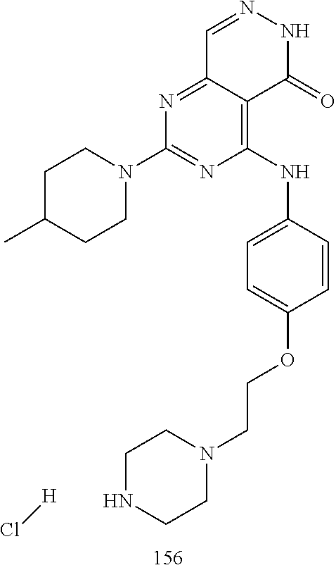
C1=NNC(=O)C2=C(NC3=CC=C(OCCN4CCNCC4)C=C3)N=C(N3CCC(C)CC3)N=C12.Cl[H]
